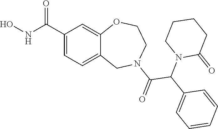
C1(C(NO)=O)=CC=C2C(=C1)OCCN(C(=O)C(C1=CC=CC=C1)N1C(=O)CCCC1)C2
